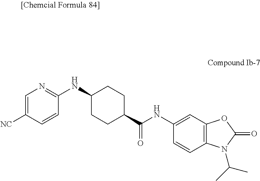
C1(NC2CCC(C(NC3=CC4=C(C=C3)N(C(C)C)C(=O)O4)=O)CC2)=NC=C([NC])C=C1
